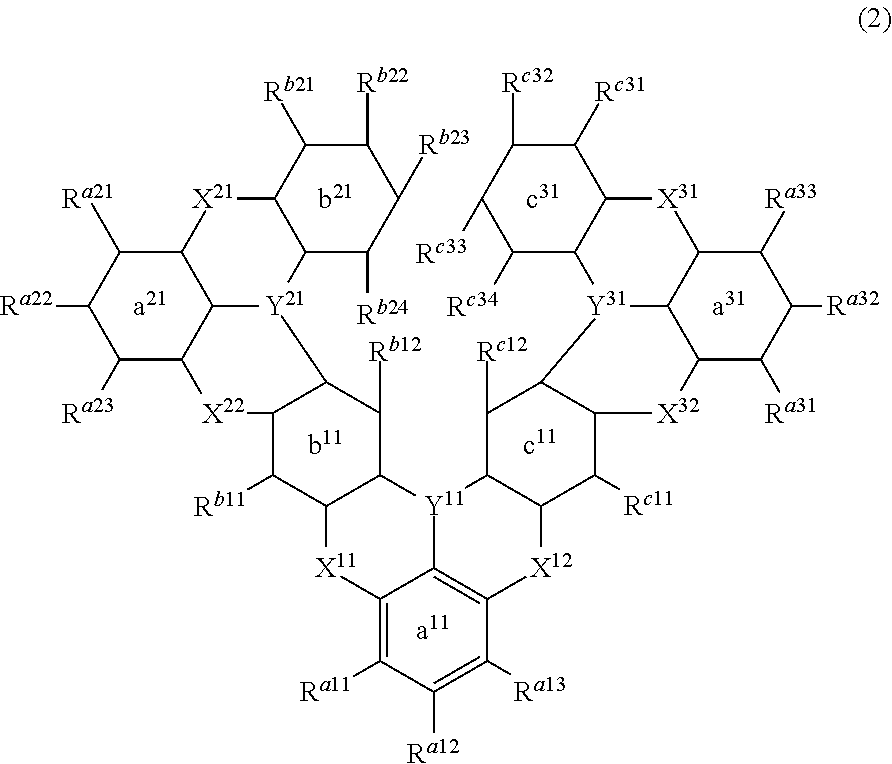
C12=C([Ra11])C([Ra12])=C([Ra13])C3=C1[Y11](C1C([X11]2)C([Rb11])C2C(C1[Rb12])[Y21]1C4C(C([Ra23])C([Ra22])C([Ra21])C4[X21]C4C1C([Rb24])C([Rb23])C([Rb22])C4[Rb21])[X22]2)C1C([X12]3)C([Rc11])C2C(C1[Rc12])[Y31]1C3C([Rc34])C([Rc33])C([Rc32])C([Rc31])C3[X31]C3C1C(C([Ra31])C([Ra32])C3[Ra33])[X32]2.[a21].[b11].[c11].[a11].[a31].[c31].[b21]
